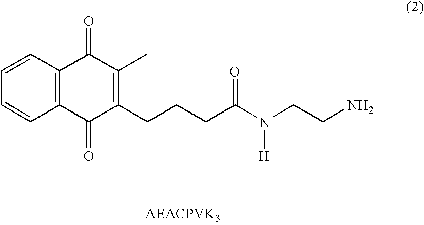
C1=CC2=C(C=C1)C(=O)C(CCCC(N(CCN)[H])=O)=C(C)C2=O
